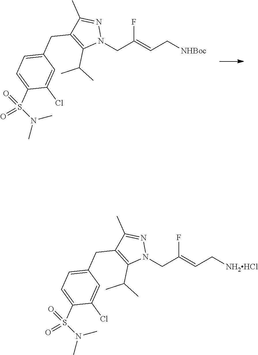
C1(C)=NN(CC(=CC[NHBoc])F)C(C(C)C)=C1CC1=CC=C(S(N(C)C)(=O)=O)C(Cl)=C1.C1(C)=NN(CC(=CC[NH2HCl])F)C(C(C)C)=C1CC1=CC=C(S(N(C)C)(=O)=O)C(Cl)=C1
